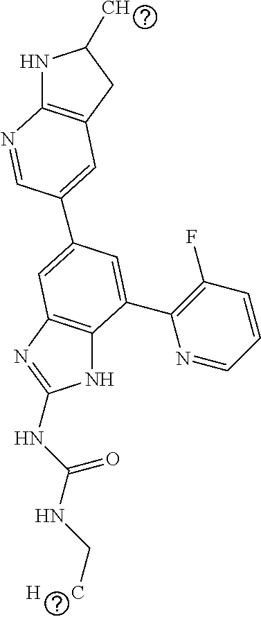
N1C2=C(N=C1NC(NC[H      C])=O)C=C(C1=CC3=C(NC(C)C3)N=C1)C=C2C1=C(F)C=CC=N1
